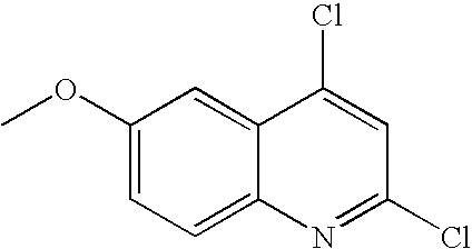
C1(OC)=CC=C2C(=C1)C(Cl)=CC(Cl)=N2
